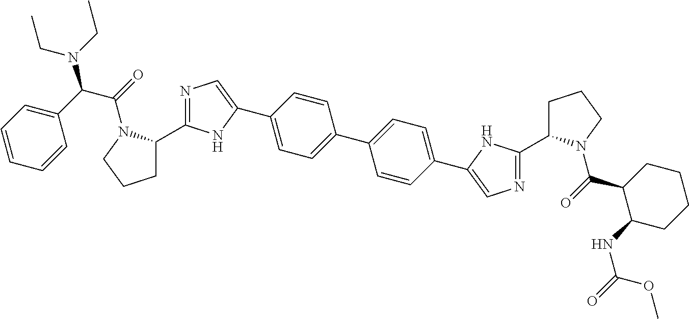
C1C(C2=NC=C(C3=CC=C(C4=CC=C(C5=CN=C(C6CCCN6C(=O)C6C(NC(=O)OC)CCCC6)N5)C=C4)C=C3)N2)N(C(=O)C(C2=CC=CC=C2)N(CC)CC)CC1
